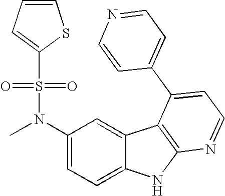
C1(N(C)S(=O)(=O)C2=CC=CS2)=CC=C2C(=C1)C1=C(N2)N=CC=C1C1=CC=NC=C1
